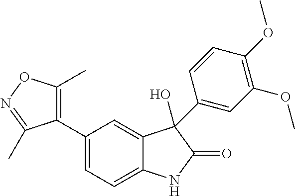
C1(C2=CC=C3C(=C2)C(O)(C2=CC(OC)=C(OC)C=C2)C(=O)N3)=C(C)ON=C1C
